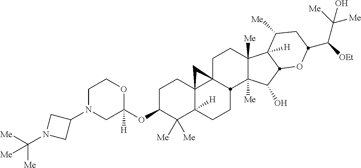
C1N(C2CN(C([Me])([Me])[Me])C2)CC(OC2C([Me])([Me])C3([H])C4(CC2)C2(CCC5([Me])C([Me])(C(O)C6C5([H])C([Me])CC(C([OEt])C([Me])([Me])O)O6)C2CC3)C4)([H])OC1
